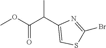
COC(C(C1=CSC(Br)=N1)C)=O
